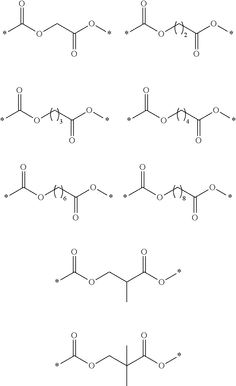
*C(OCC(O*)=O)=O.*C(OCC(O*)=O)=O.*C(OCC(O*)=O)=O.*C(OCC(O*)=O)=O.*C(OCC(O*)=O)=O.*C(OCC(O*)=O)=O.*C(OCC(C(O*)=O)C)=O.*C(OCC(C(O*)=O)(C)C)=O
